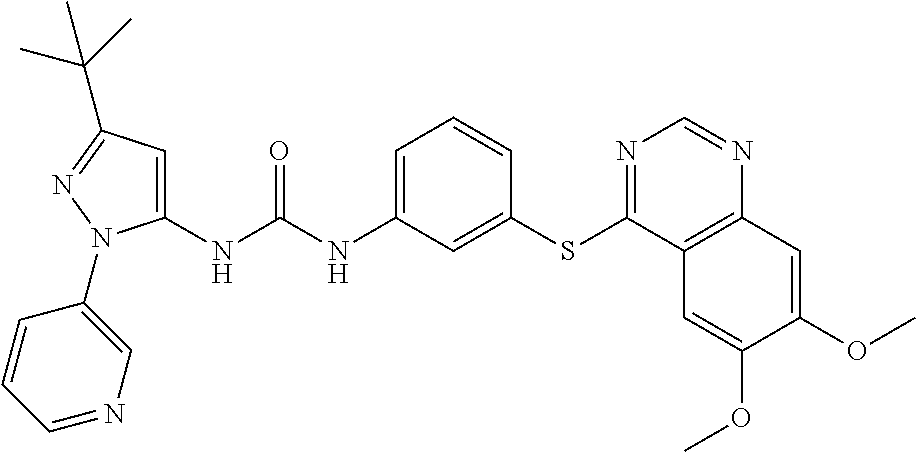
C1(NC(NC2=CC=CC(SC3=NC=NC4=C3C=C(OC)C(OC)=C4)=C2)=O)=CC(C(C)(C)C)=NN1C1=CN=CC=C1
